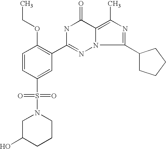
C1=CC(S(=O)(=O)N2CC(O)CCC2)=CC(C2=NN3C(=C(C)N=C3C3CCCC3)C(=O)N2)=C1OCC
